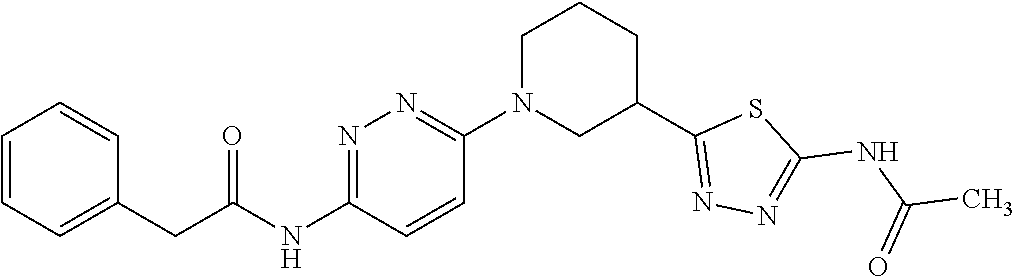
C1N(C2=NN=C(NC(CC3=CC=CC=C3)=O)C=C2)CC(C2=NN=C(NC(C)=O)S2)CC1
